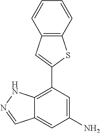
C12=C(C=CC=C1)SC(C1=C3C(=CC(N)=C1)C=NN3)=C2
